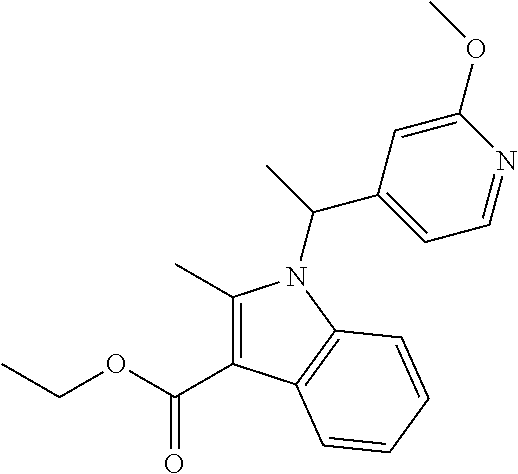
C1(C)=C(C(OCC)=O)C2=C(N1C(C)C1=CC=NC(OC)=C1)C=CC=C2
